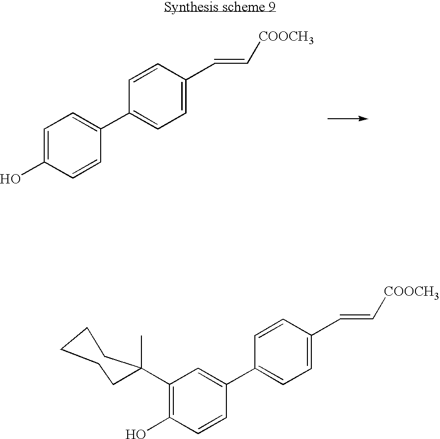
C1=C(O)C=CC(C2=CC=C(C=C[COOCH3])C=C2)=C1.C1(C2(C)CCCCC2)=C(O)C=CC(C2=CC=C(C=C[COOCH3])C=C2)=C1
